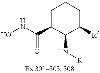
ONC(=O)C1C(N[R])C([R2])CCC1
